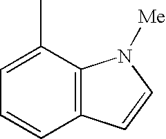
C1=C(C)C2=C(C=C1)C=CN2[Me]
